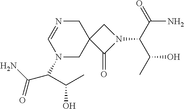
C1N=CN(C(C(N)=O)C(C)O)CC12C(=O)N(C(C(O)C)C(N)=O)C2
